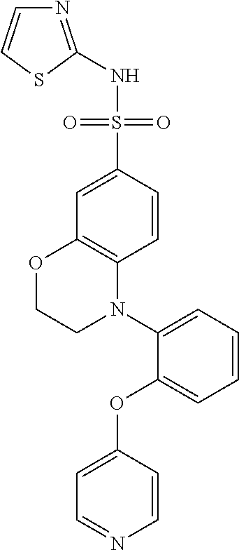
N(S(C1=CC2=C(C=C1)N(C1=CC=CC=C1OC1=CC=NC=C1)CCO2)(=O)=O)C1=NC=CS1
